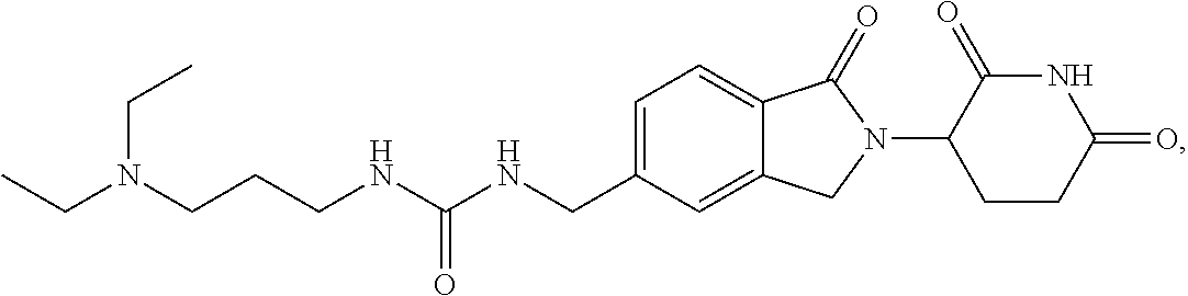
C(CCN(CC)CC)NC(NCC1=CC=C2C(=C1)CN(C1CCC(=O)NC1=O)C2=O)=O
